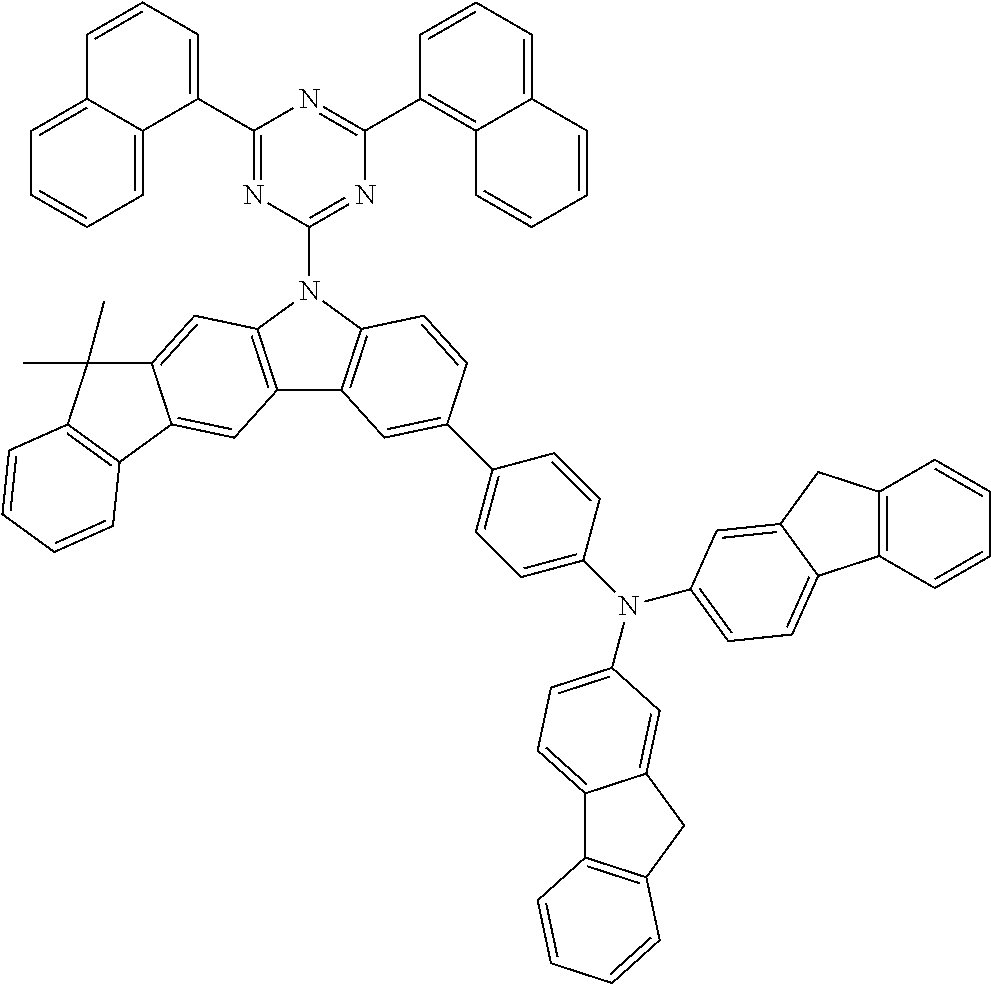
C1(C2=CC=CC3=CC=CC=C32)=NC(N2C3=C(C4=C2C=C2C(=C4)C4=C(C2(C)C)C=CC=C4)C=C(C2=CC=C(N(C4=CC=C5C6=C(C=CC=C6)CC5=C4)C4=CC=C5C6=C(CC5=C4)C=CC=C6)C=C2)C=C3)=NC(C2=C3C(=CC=C2)C=CC=C3)=N1
